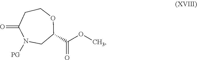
C1(=O)N([PG])CC(C(OC)=O)OCC1
